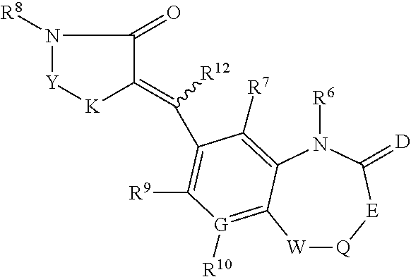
[W]1[Q][E]C(=[D])N([R6])C2=C([R7])C(C(=C3[K][Y]N([R8])C3=O)[R12])=C([R9])[G]([R10])=C12
